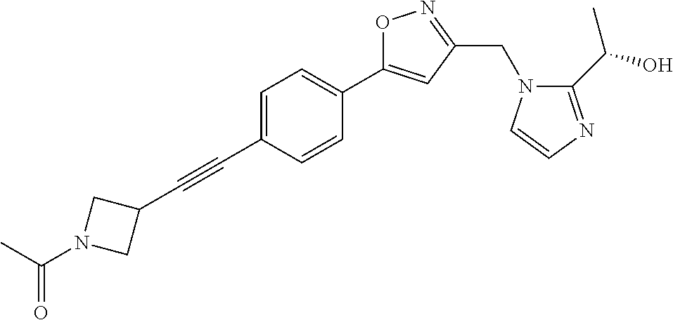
C1=C(C#CC2CN(C(C)=O)C2)C=CC(C2=CC(CN3C(C(O)C)=NC=C3)=NO2)=C1
